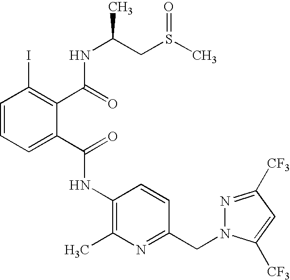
C1=CC=C(C(=O)NC2=C(C)N=C(CN3N=C([CF3])C=C3[CF3])C=C2)C(C(=O)NC(CS(C)=O)C)=C1I
